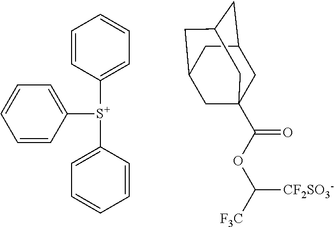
C1=CC([S+](C2=CC=CC=C2)C2=CC=CC=C2)=CC=C1.C1C2CC3CC(CC1(C(OC([F3C])[CF2SO3-])=O)C3)C2
